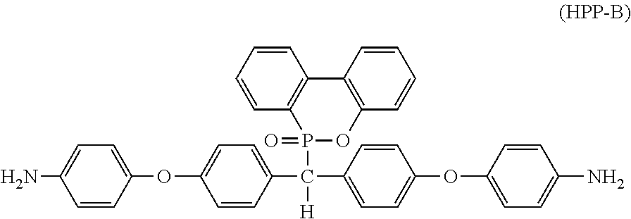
C1=C(C(C2=CC=C(OC3=CC=C(N)C=C3)C=C2)([H])P2(=O)OC3=C(C4=C2C=CC=C4)C=CC=C3)C=CC(OC2=CC=C(N)C=C2)=C1
